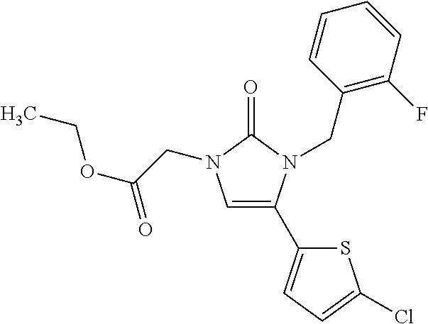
C1=C(C2=CC=C(Cl)S2)N(CC2=C(F)C=CC=C2)C(=O)N1CC(OCC)=O
